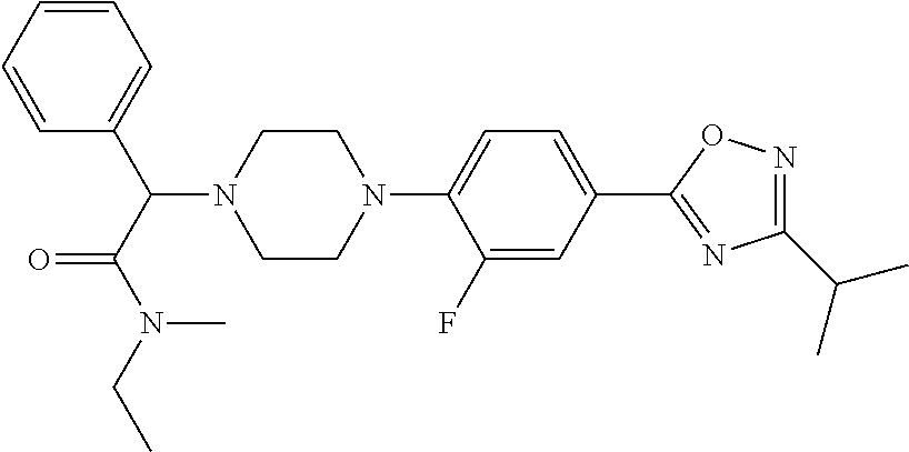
C1(C(C(N(C)CC)=O)N2CCN(C3=CC=C(C4=NC(C(C)C)=NO4)C=C3F)CC2)=CC=CC=C1
